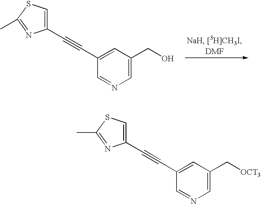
C(#CC1=CC(C[OCT3])=CN=C1)C1=CSC(C)=N1.C(#CC1=CC(CO)=CN=C1)C1=CSC(C)=N1
